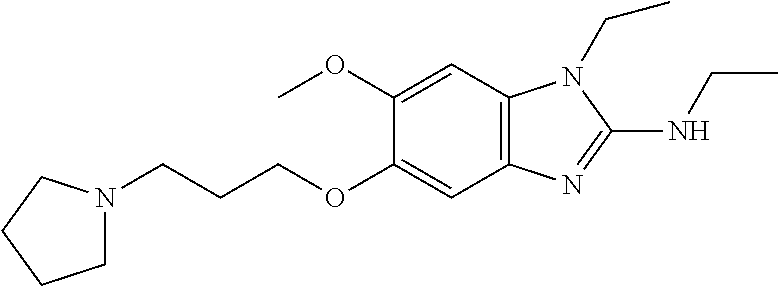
C1(OC)=CC2=C(C=C1OCCCN1CCCC1)N=C(NCC)N2CC
